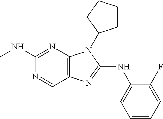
C1(NC)=NC2=C(C=N1)N=C(NC1=CC=CC=C1F)N2C1CCCC1
